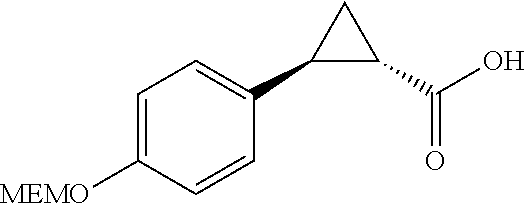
C1(C2C(C(O)=O)C2)=CC=C([MEMO])C=C1
